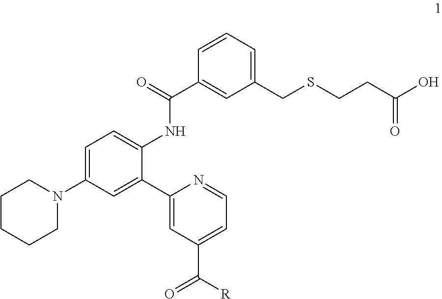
C1=C(N2CCCCC2)C=C(C2=CC(C([R])=O)=CC=N2)C(NC(=O)C2=CC(CSCCC(O)=O)=CC=C2)=C1
